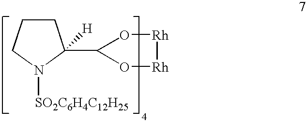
C1CCN([SO2C6H4C12H25])C1(C1O[Rh][Rh]O1)[H]
